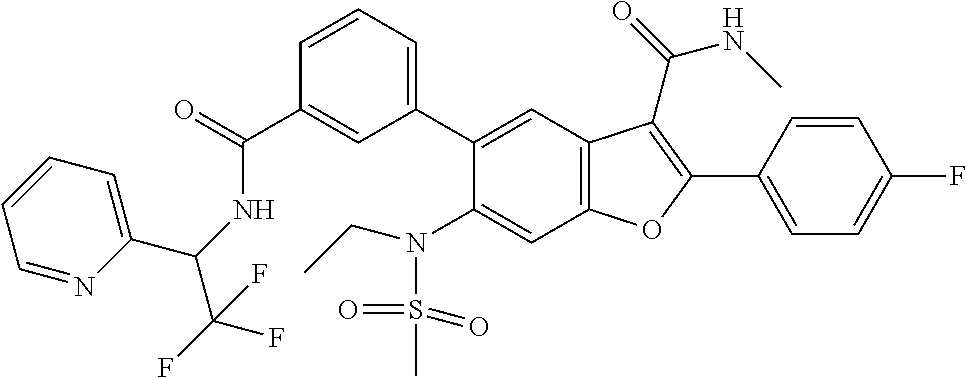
C1=CC=C(C2=CC3=C(C=C2N(S(=O)(=O)C)CC)OC(C2=CC=C(F)C=C2)=C3C(=O)NC)C=C1C(=O)NC(C(F)(F)F)C1=CC=CC=N1
